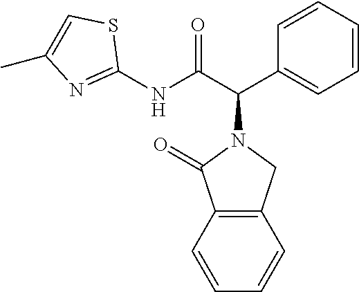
C1(NC(C(C2=CC=CC=C2)N2C(=O)C3=C(C2)C=CC=C3)=O)=NC(C)=CS1
